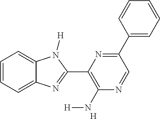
C1=CC=C2C(=C1)N([H])C(C1=C(N[H])N=CC(C3=CC=CC=C3)=N1)=N2.[H]
